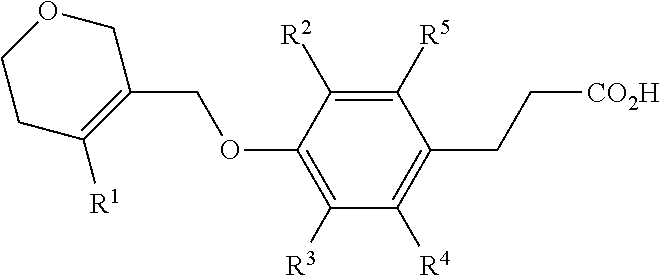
C1([R3])=C(OCC2=C([R1])CCOC2)C([R2])=C([R5])C(CC[CO2H])=C1[R4]
